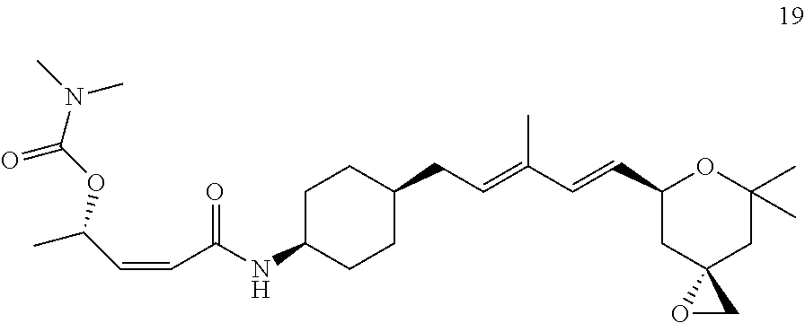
C1C(NC(C=CC(OC(N(C)C)=O)C)=O)CCC(CC=C(C=CC2CC3(CC(C)(C)O2)OC3)C)C1
